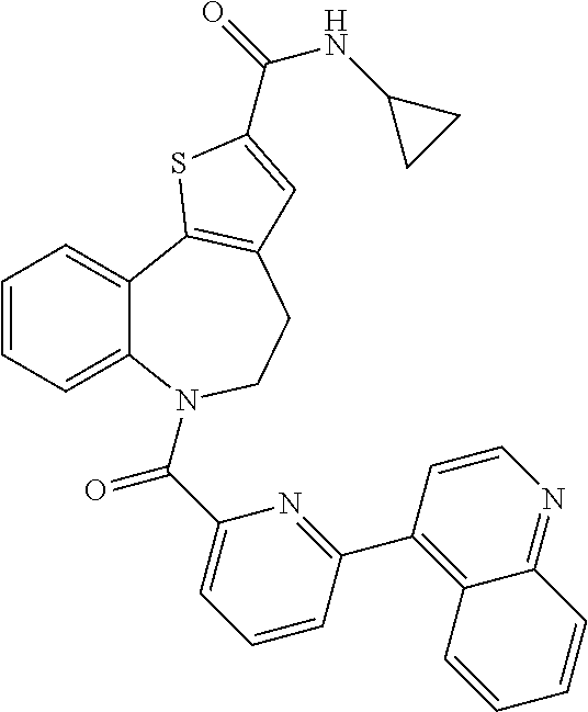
C1=CC=C2C(=C1)C1=C(CCN2C(C2=CC=CC(C3=C4C(=NC=C3)C=CC=C4)=N2)=O)C=C(C(NC2CC2)=O)S1
